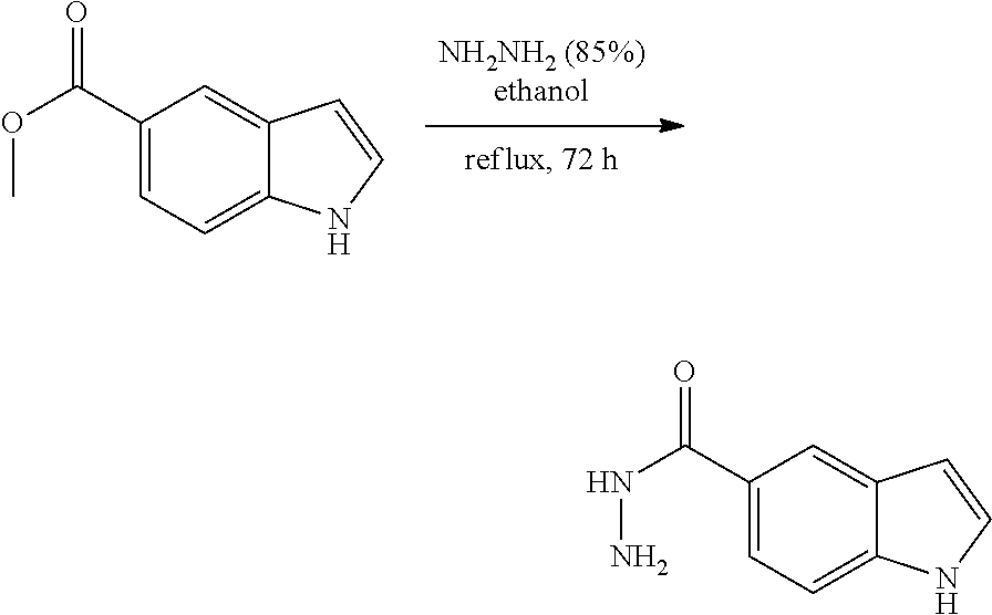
C1(C(OC)=O)=CC=C2C(=C1)C=CN2.C1(C(NN)=O)=CC=C2C(=C1)C=CN2
